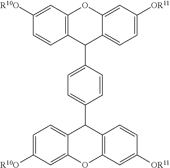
C12=C(C=C([R10O])C=C1)OC1=CC([OR11])=CC=C1C2C1=CC=C(C2C3=C(C=C([OR11])C=C3)OC3=CC([R10O])=CC=C23)C=C1
